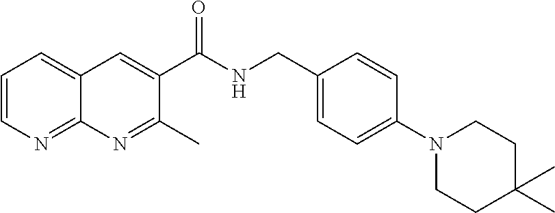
C1=CN=C2C(=C1)C=C(C(NCC1=CC=C(N3CCC(C)(C)CC3)C=C1)=O)C(C)=N2
